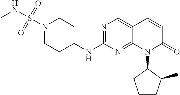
N1(S(NC)(=O)=O)CCC(NC2=NC=C3C(=N2)N(C2CCCC2C)C(=O)C=C3)CC1
